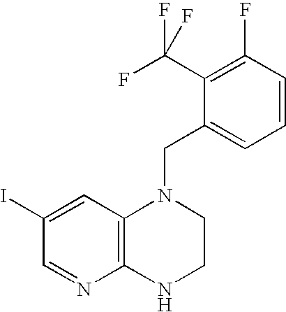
C12=C(C=C(I)C=N1)N(CC1=CC=CC(F)=C1C(F)(F)F)CCN2
